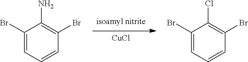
[CuCl].C1(Br)=CC=CC(Br)=C1N.C1(Br)=CC=CC(Br)=C1Cl
